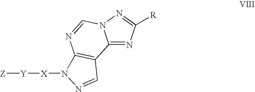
C12=NC([R])=NN1C=NC1=C2C=NN1[X][Y][Z]
